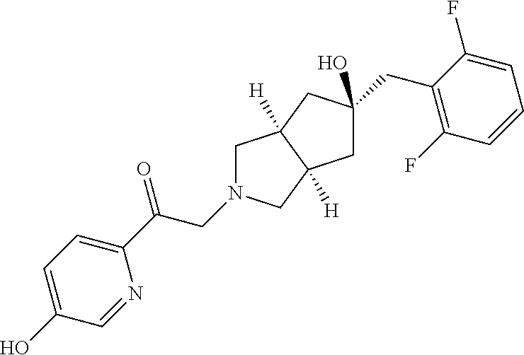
C(C(C1=CC=C(O)C=N1)=O)N1CC2([H])C([H])(C1)CC(O)(CC1=C(F)C=CC=C1F)C2
